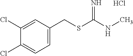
C1(Cl)=CC(CSC(NC)=N)=CC=C1Cl.Cl
